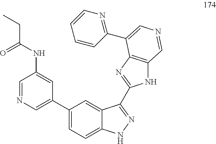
C1=NC=C(C2=CC=C3C(=C2)C(C2=NC4=C(N2)C=NC=C4C2=NC=CC=C2)=NN3)C=C1NC(CC)=O
